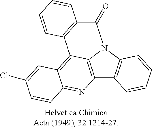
C12=C3N(C4=C1C=CC=C4)C(=O)C1=C(C3=C3C(=N2)C=CC(Cl)=C3)C=CC=C1
